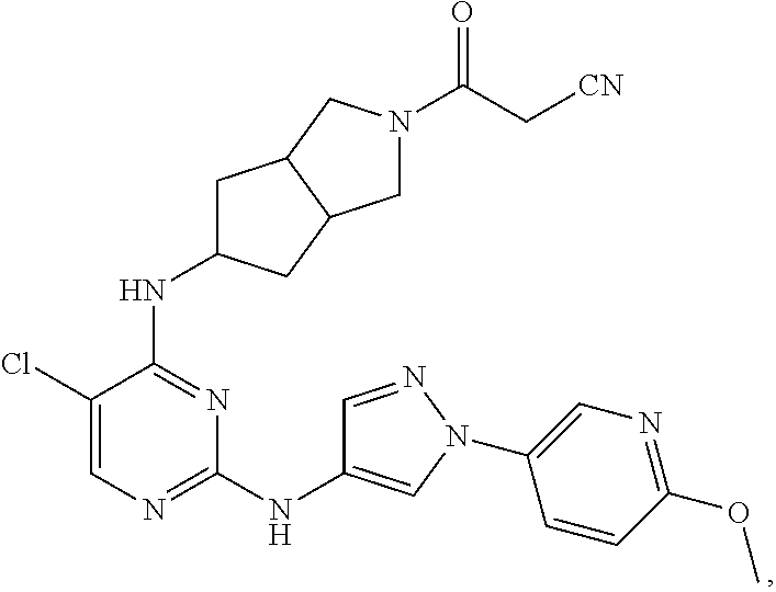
N1=C(NC2CC3C(C2)CN(C(=O)C[CN])C3)C(Cl)=CN=C1NC1=CN(C2=CN=C(OC)C=C2)N=C1
